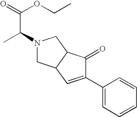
C1(C2=CC3C(C2=O)CN(C(C)C(=O)OCC)C3)=CC=CC=C1
